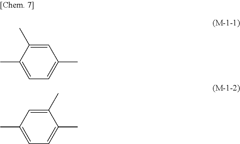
CC1=CC=C(C)C=C1C.CC1=CC=C(C)C=C1C
